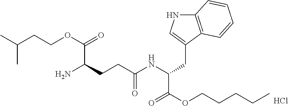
Cl.CC(CCOC(=O)C(CCC(NC(CC1=CNC2=C1C=CC=C2)C(OCCCCC)=O)=O)N)C
